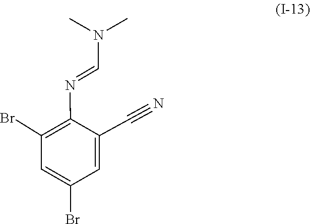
C1(C#N)=CC(Br)=CC(Br)=C1N=CN(C)C
